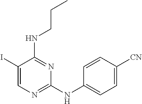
C1(I)=CN=C(NC2=CC=C([CN])C=C2)N=C1NCCC
